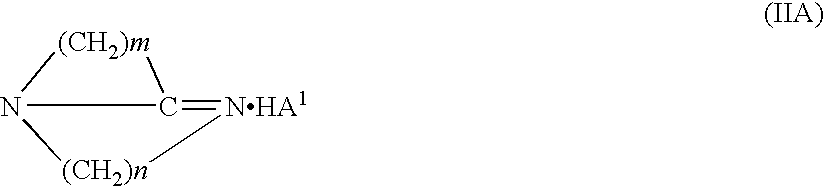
N12C(=[NHA1][(CH2)n]1)[(CH2)m]2
